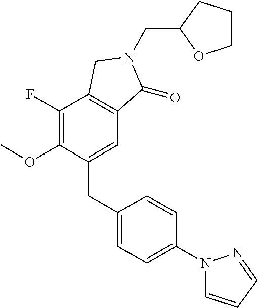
C1(CC2=CC=C(N3C=CC=N3)C=C2)=CC2=C(C(F)=C1OC)CN(CC1OCCC1)C2=O
